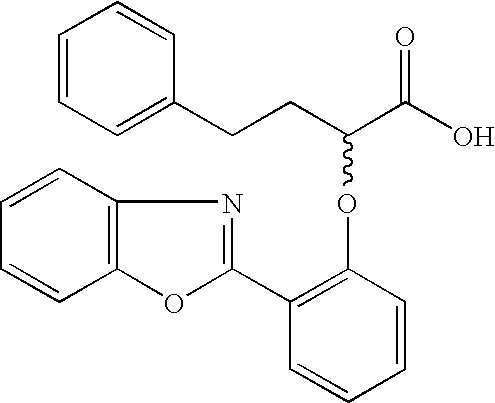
C1=CC=C(CCC(C(O)=O)OC2=C(C3=NC4=C(O3)C=CC=C4)C=CC=C2)C=C1
